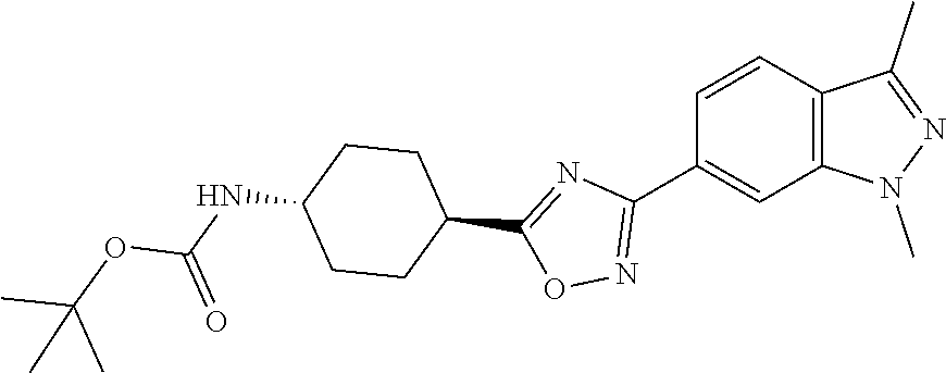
C1(C2=NOC(C3CCC(NC(OC(C)(C)C)=O)CC3)=N2)=CC2=C(C=C1)C(C)=NN2C
